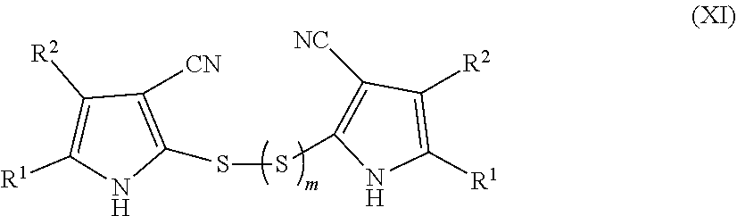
S(SC1=C([NC])C([R2])=C([R1])N1)C1=C([CN])C([R2])=C([R1])N1
